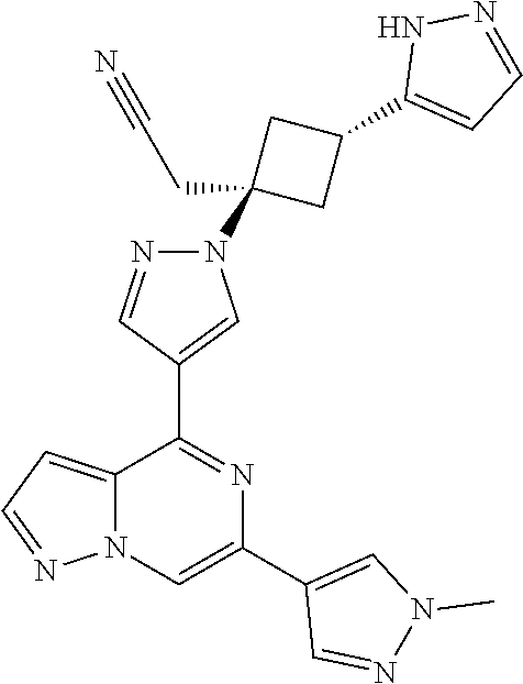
C12=CC=NN1C=C(C1=CN(C)N=C1)N=C2C1=CN(C2(CC#N)CC(C3=CC=NN3)C2)N=C1
